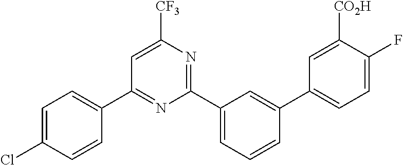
C1(C2=CC=C(Cl)C=C2)=NC(C2=CC=CC(C3=CC=C(F)C([CO2H])=C3)=C2)=NC([CF3])=C1
